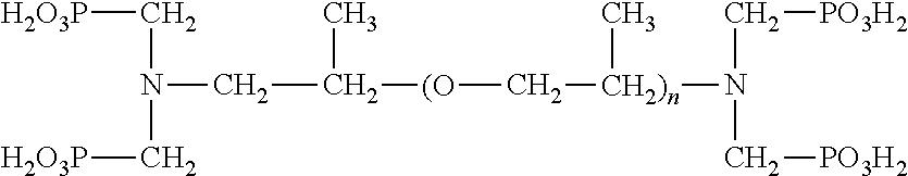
C(C([(O]C[CH2)n](C)N(C[PO3H2])C[PO3H2])C)N(C[H2O3P])C[H2O3P]
